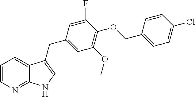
C1=CN=C2C(=C1)C(CC1=CC(OC)=C(OCC3=CC=C(Cl)C=C3)C(F)=C1)=CN2
